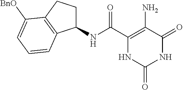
C1(NC(C2=C(N)C(=O)NC(=O)N2)=O)CCC2=C1C=CC=C2[BnO]
